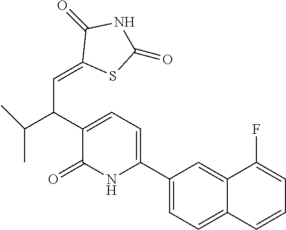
C1(C2=CC=C(C(C(C)C)C=C3SC(=O)NC3=O)C(=O)N2)=CC=C2C(=C1)C(F)=CC=C2
